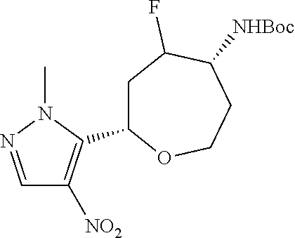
C1=NN(C)C(C2CC(F)C([NHBoc])CCO2)=C1[NO2]
